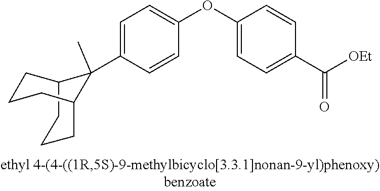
C1=C(C2(C)C3CCCC2CCC3)C=CC(OC2=CC=C(C([OEt])=O)C=C2)=C1
